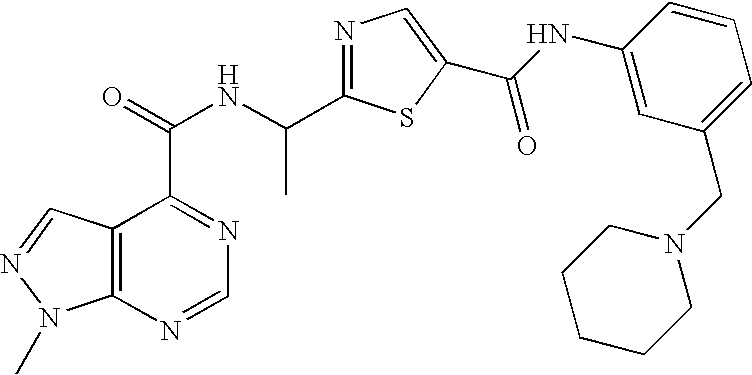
C12=C(N=CN=C1C(=O)NC(C1=NC=C(C(NC3=CC(CN4CCCCC4)=CC=C3)=O)S1)C)N(C)N=C2
